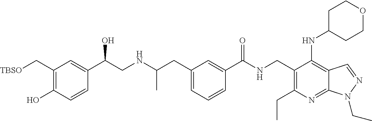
C1(C[TBSO])=C(O)C=CC(C(CNC(C)CC2=CC=CC(C(NCC3=C(CC)N=C4C(=C3NC3CCOCC3)C=NN4CC)=O)=C2)O)=C1
